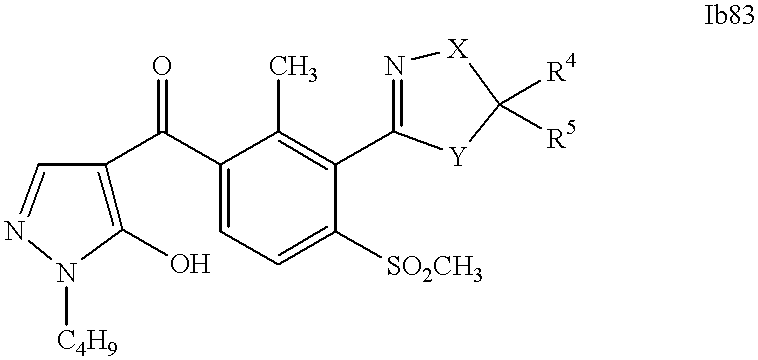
C1(O)=C(C(C2=CC=C([SO2CH3])C(C3=N[X]C([R4])([R5])[Y]3)=C2C)=O)C=NN1[C4H9]
